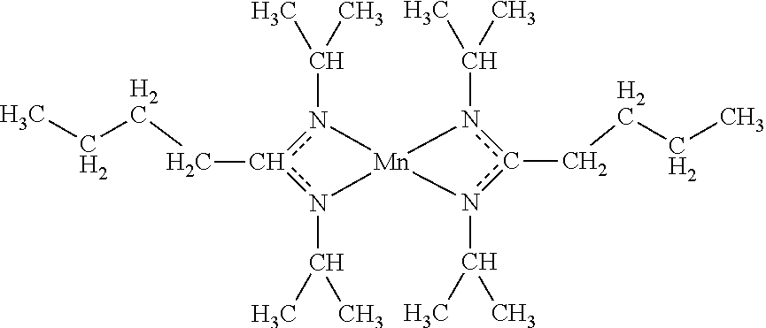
n1(C(C)C)c(CCCC)n(C(C)C)[Mn]12n(C(C)C)c(CCCC)n2C(C)C
